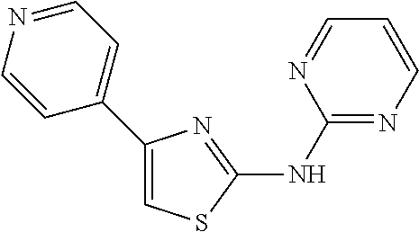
C1(NC2=NC(C3=CC=NC=C3)=CS2)=NC=CC=N1
